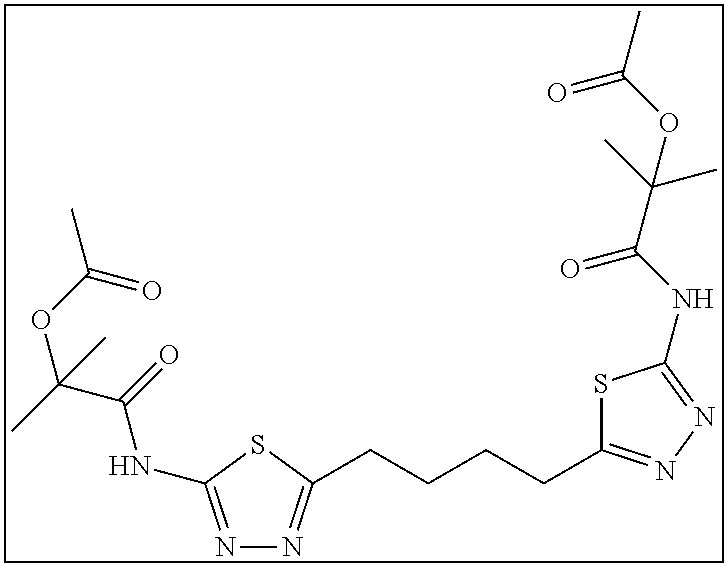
N1=C(NC(C(C)(OC(C)=O)C)=O)SC(CCCCC2=NN=C(NC(C(C)(C)OC(C)=O)=O)S2)=N1
